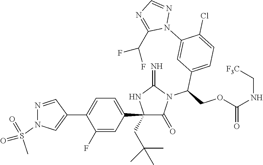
C1(C2=CC=C(C3=CN(S(=O)(=O)C)N=C3)C(F)=C2)(CC(C)(C)C)C(=O)N(C(COC(NC[F3C])=O)C2=CC=C(Cl)C(N3N=CN=C3C(F)F)=C2)C(=N)N1
